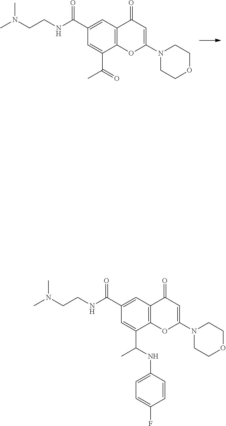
C1(C(NCCN(C)C)=O)=CC2=C(C(C(=O)C)=C1)OC(N1CCOCC1)=CC2=O.C1(C(NCCN(C)C)=O)=CC2=C(C(C(NC3=CC=C(F)C=C3)C)=C1)OC(N1CCOCC1)=CC2=O
